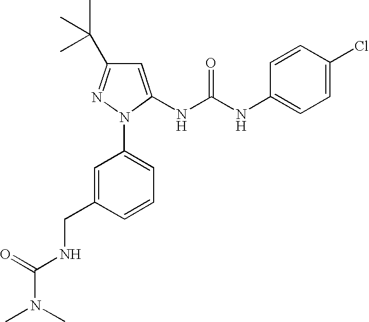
C1=C(NC(NC2=CC=C(Cl)C=C2)=O)N(C2=CC=CC(CNC(N(C)C)=O)=C2)N=C1C(C)(C)C
